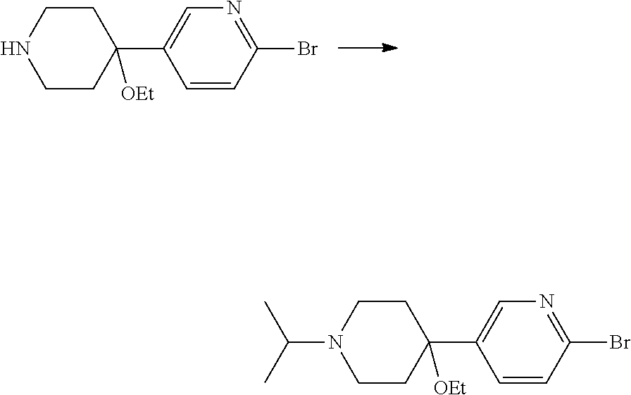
C1CC(C2=CN=C(Br)C=C2)([OEt])CCN1.C1CC(C2=CN=C(Br)C=C2)([OEt])CCN1C(C)C
